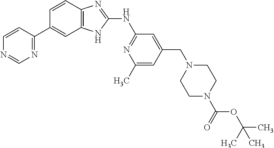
C1(C2=NC=NC=C2)=CC2=C(C=C1)N=C(NC1=NC(C)=CC(CN3CCN(C(=O)OC(C)(C)C)CC3)=C1)N2
